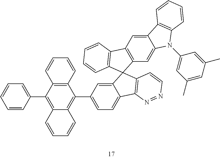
C1=CC(C2=C3C(=C(C4=CC=C5C(=C4)C4(C6=C5N=NC=C6)C5=C(C=C6C(=C5)N(C5=CC(C)=CC(C)=C5)C5=C6C=CC=C5)C5=C4C=CC=C5)C4=C2C=CC=C4)C=CC=C3)=CC=C1
